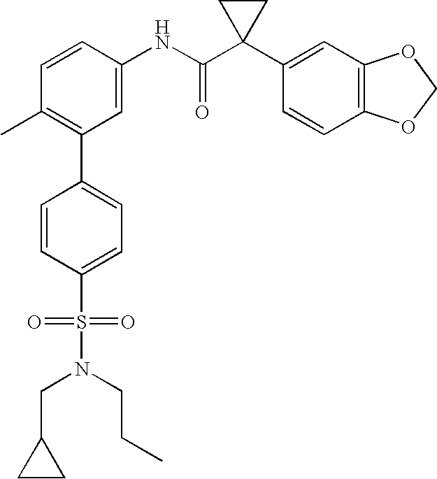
C1=CC(NC(C2(C3=CC4=C(C=C3)OCO4)CC2)=O)=CC(C2=CC=C(S(=O)(=O)N(CCC)CC3CC3)C=C2)=C1C
